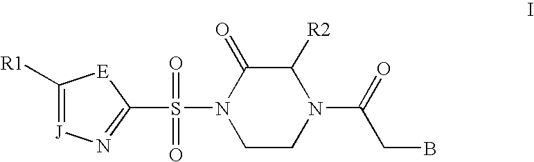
C1([R1])=[J]N=C(S(N2CCN(C(=O)CB)C([R2])C2=O)(=O)=O)[E]1
